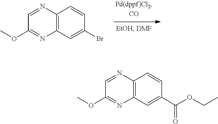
C12=C(C=C(Br)C=C1)N=C(OC)C=N2.C12=C(C=C(C(OCC)=O)C=C1)N=C(OC)C=N2
